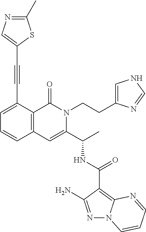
N1=C(N)C(C(NC(C2=CC3=C(C(=O)N2CCC2=CNC=N2)C(C#CC2=CN=C(C)S2)=CC=C3)C)=O)=C2N1C=CC=N2
